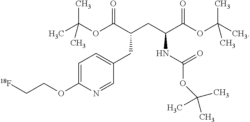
C(OC(C)(C)C)(C(CC(C(OC(C)(C)C)=O)NC(OC(C)(C)C)=O)CC1=CC=C(OCC[18F])N=C1)=O
